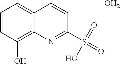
C1=CC(O)=C2C(=C1)C=CC(S(O)(=O)=O)=N2.O
